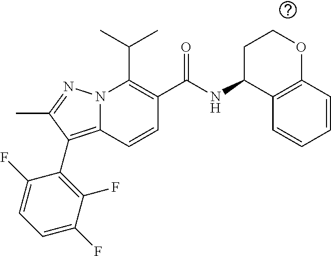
N12C(=C(C3=C(F)C(F)=CC=C3F)C(C)=N1)C=CC(C(=O)NC1C3=C(OCC1)C=CC=C3)=C2C(C)C
